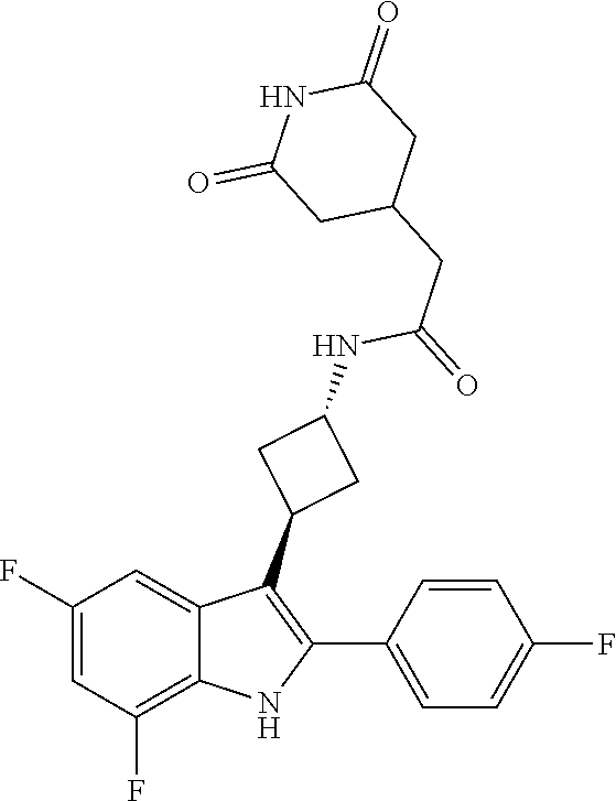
C(C(NC1CC(C2=C(C3=CC=C(F)C=C3)NC3=C(F)C=C(F)C=C32)C1)=O)C1CC(=O)NC(=O)C1
